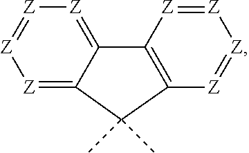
[Z]1=C2C(=[Z][Z]=[Z]1)C1=C([Z]=[Z][Z]=[Z]1)C2(C)C
